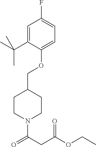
N1(C(CC(OCC)=O)=O)CCC(COC2=CC=C(F)C=C2C(C)(C)C)CC1
